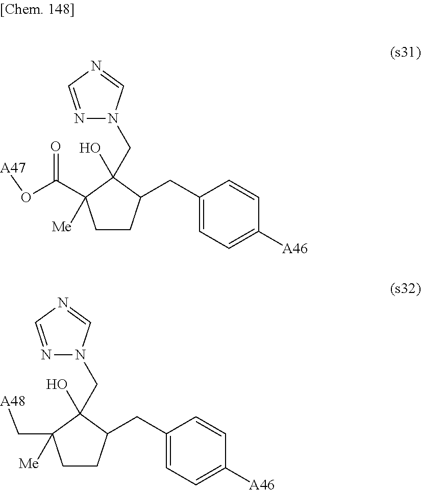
N1=CN=CN1CC1(O)C(CC2=CC=C([A46])C=C2)CCC1(C(=O)O[A47])[Me].N1=CN=CN1CC1(O)C(CC2=CC=C([A46])C=C2)CCC1(C[A48])[Me]
